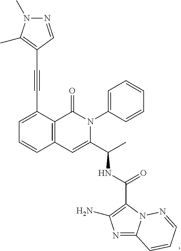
C1(C#CC2=CC=CC3=C2C(=O)N(C2=CC=CC=C2)C(C(C)NC(C2=C(N)N=C4N2N=CC=C4)=O)=C3)=C(C)N(C)N=C1
